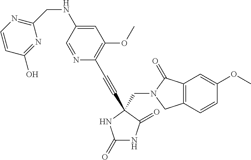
C(N1C(=O)C2=C(C1)C=CC(OC)=C2)C1(C#CC2=C(OC)C=C(NCC3=NC=CC(O)=N3)C=N2)C(=O)NC(=O)N1
